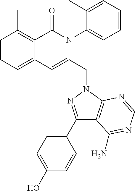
C1=CC=C2C(=C1C)C(=O)N(C1=CC=CC=C1C)C(CN1C3=C(C(C4=CC=C(O)C=C4)=N1)C(N)=NC=N3)=C2
